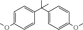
C1=C(OC)C=CC(C(C2=CC=C(OC)C=C2)(C)C)=C1
